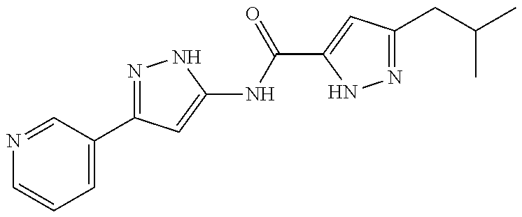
N1=CC(C2=NNC(NC(=O)C3=CC(CC(C)C)=NN3)=C2)=CC=C1
